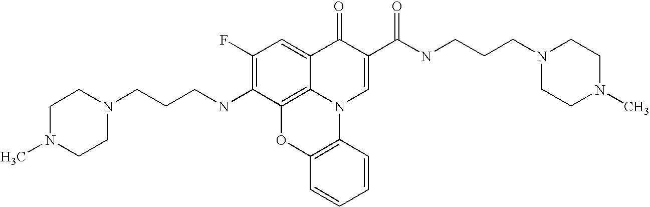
C1(F)=C(NCCCN2CCN(C)CC2)C2=C3C(=C1)C(=O)C(C(NCCCN1CCN(C)CC1)=O)=CN3C1=C(O2)C=CC=C1
